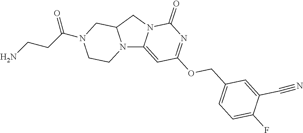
N12C3=CC(OCC4=CC=C(F)C(C#N)=C4)=NC(=O)N3CC1CN(C(CCN)=O)CC2
